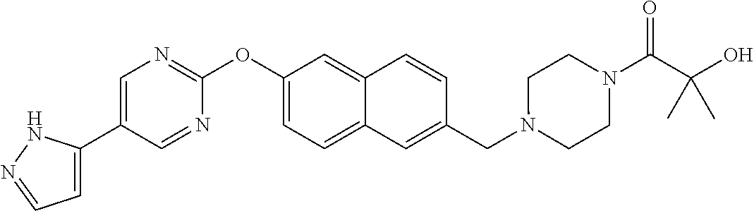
C1=C(C2=CN=C(OC3=CC=C4C(=C3)C=CC(CN3CCN(C(C(O)(C)C)=O)CC3)=C4)N=C2)NN=C1
